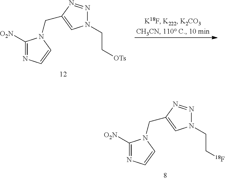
C1([O2N])=NC=CN1CC1=CN(CC[OTs])N=N1.C1([O2N])=NC=CN1CC1=CN(CC[18F])N=N1
